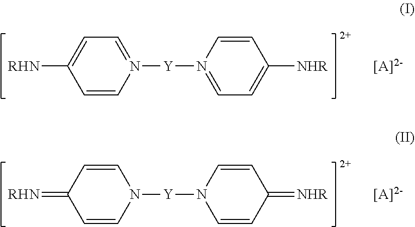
C1=CN([Y]N2=CC=C([NHR])C=C2)=CC=C1[RHN].[[A]2-].C1=CN([Y]N2C=CC(=[NHR])C=C2)C=CC1=[RHN].[[A]2-]
